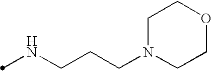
N(CCCN1CCOCC1)C
